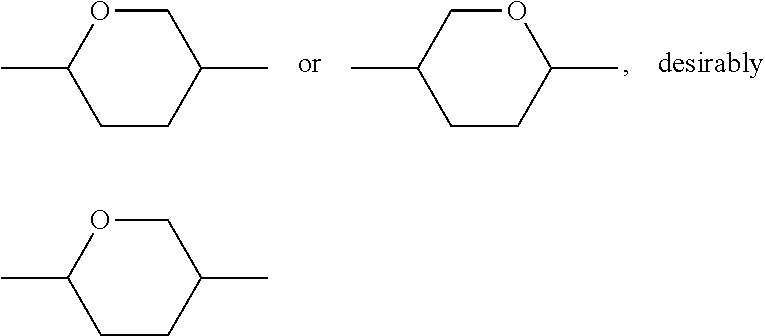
C1CC(C)COC1C.C1CC(C)OCC1C.C1CC(C)COC1C
